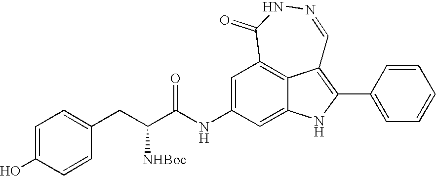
C1=C(NC(=O)C([NHBoc])CC2=CC=C(O)C=C2)C=C2NC(C3=CC=CC=C3)=C3C2=C1C(=O)NN=C3
